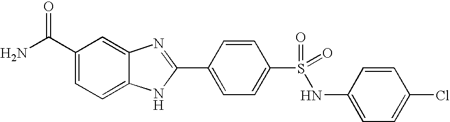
C1(C(N)=O)=CC=C2C(=C1)N=C(C1=CC=C(S(=O)(NC3=CC=C(Cl)C=C3)=O)C=C1)N2
